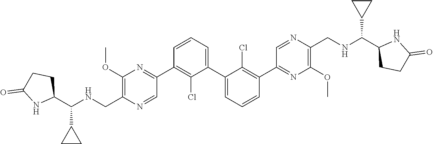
C1(C2=NC(OC)=C(C[HN]C(C3CCC(=O)N3)C3CC3)N=C2)=C(Cl)C(C2=CC=CC(C3=NC(OC)=C(CNC(C4CCC(=O)[HN]4)C4CC4)N=C3)=C2Cl)=CC=C1
